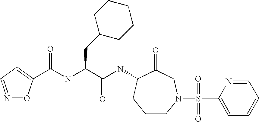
C1CN(S(C2=CC=CC=N2)(=O)=O)CC(=O)C(NC(C(CC2CCCCC2)NC(=O)C2=CC=NO2)=O)C1
